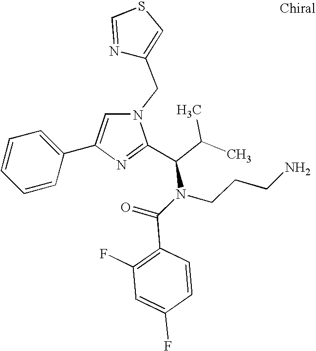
N1(CC2=CSC=N2)C=C(C2=CC=CC=C2)N=C1C(C(C)C)N(C(=O)C1=C(F)C=C(F)C=C1)CCCN
